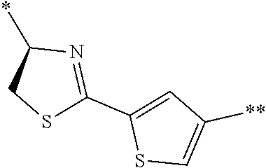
C1(*)CSC(C2=CC([**])=CS2)=N1
